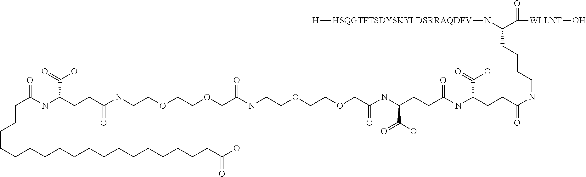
C(NCCCCC(N[HSQGTFTSDYSKYLDSRRAQDFV][H])C(=O)[WLLNT]O)(=O)CCC(NC(CCC(NC(COCCOCCNC(COCCOCCNC(CCC(NC(=O)CCCCCCCCCCCCCCCCCCC(O)=O)C(O)=O)=O)=O)=O)C(=O)O)=O)C(O)=O
